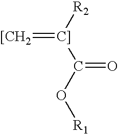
[C]]([R2])(=[[CH2])C(O[R1])=O
